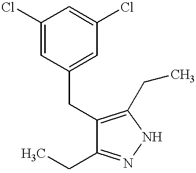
C1(Cl)=CC(CC2=C(CC)NN=C2CC)=CC(Cl)=C1
